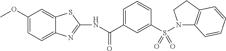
C1=C(C(NC2=NC3=CC=C(OC)C=C3S2)=O)C=C(S(=O)(N2C3=C(CC2)C=CC=C3)=O)C=C1
